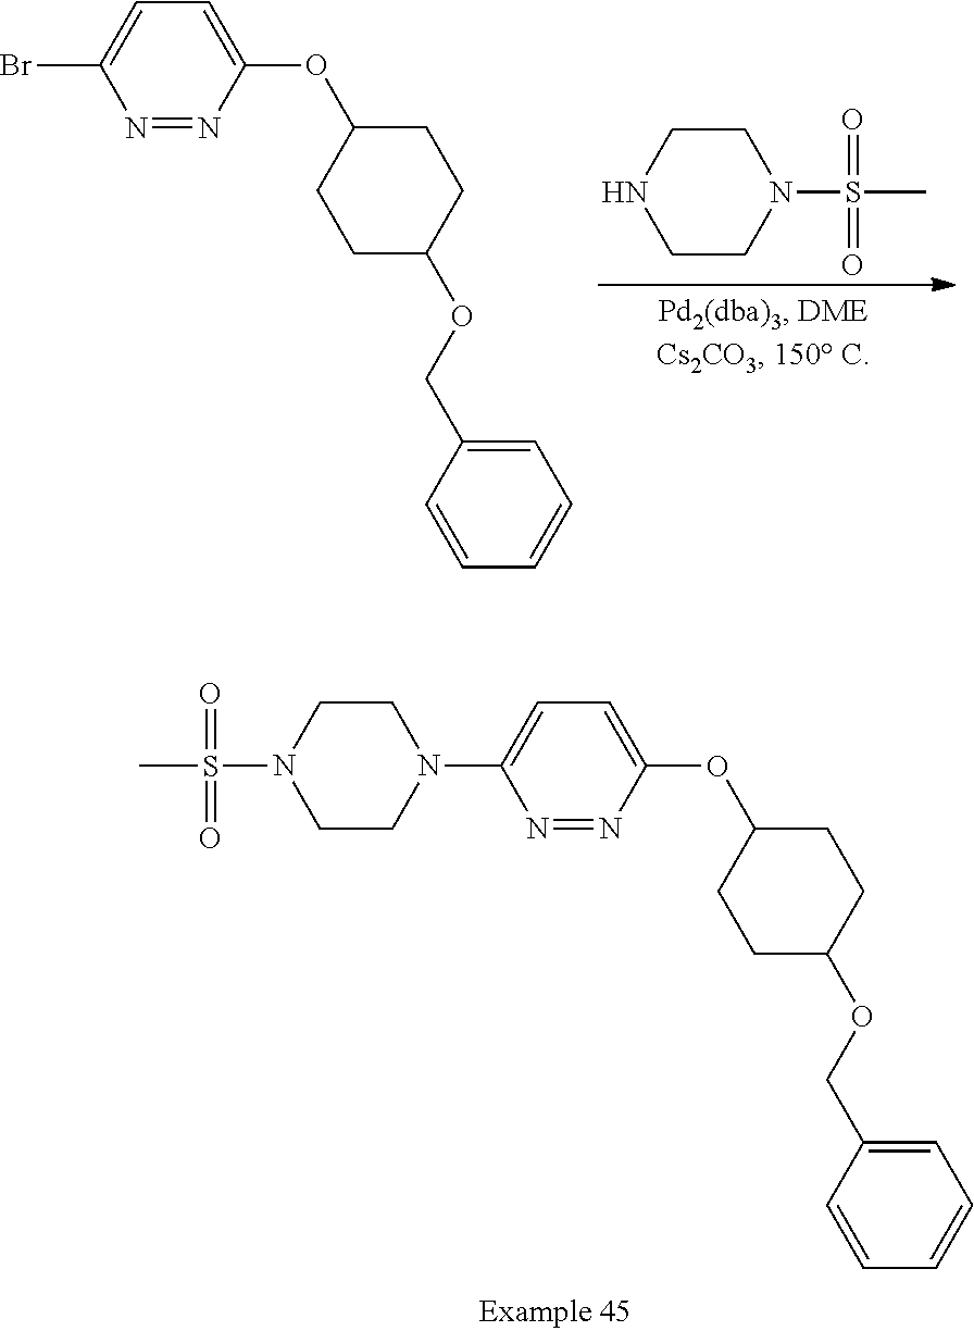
C1CN(S(C)(=O)=O)CCN1.N1=NC(OC2CCC(OCC3=CC=CC=C3)CC2)=CC=C1Br.N1=NC(OC2CCC(OCC3=CC=CC=C3)CC2)=CC=C1N1CCN(S(C)(=O)=O)CC1
